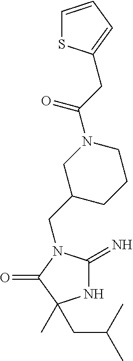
N1C(=N)N(CC2CCCN(C(CC3=CC=CS3)=O)C2)C(=O)C1(C)CC(C)C
